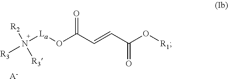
N([La]OC(C=CC(O[R1])=O)=O)([R3])([R2])[R3].[A-]
